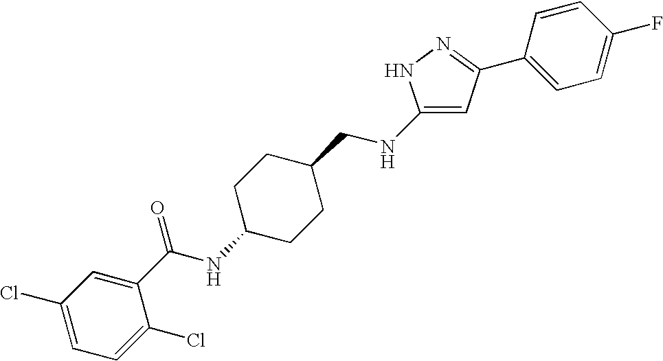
C1(Cl)=CC=C(Cl)C(C(NC2CCC(CNC3=CC(C4=CC=C(F)C=C4)=NN3)CC2)=O)=C1
